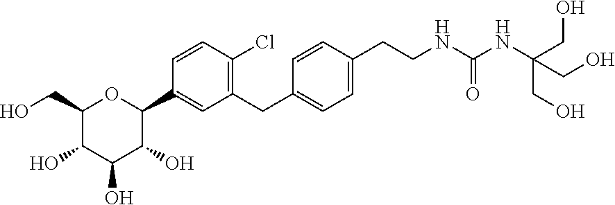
C1(CO)C(O)C(O)C(O)C(C2=CC(CC3=CC=C(CCNC(NC(CO)(CO)CO)=O)C=C3)=C(Cl)C=C2)O1
